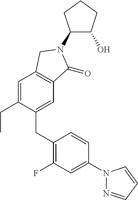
C1(CC2=C(F)C=C(N3N=CC=C3)C=C2)=CC2=C(C=C1CC)CN(C1C(O)CCC1)C2=O
